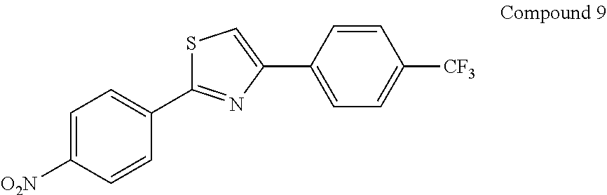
C1=C([O2N])C=CC(C2=NC(C3=CC=C([CF3])C=C3)=CS2)=C1
